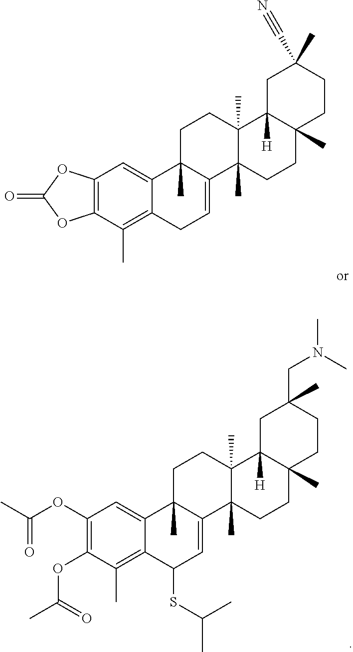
C1C2(C)C(=CCC3=C(C)C4=C(C=C23)OC(=O)O4)C2(C)C(C)(C1)C1([H])C(C)(CC2)CCC(C#N)(C)C1.C1C2(C)C(=CC(SC(C)C)C3=C(C)C(OC(C)=O)=C(OC(C)=O)C=C23)C2(C)C(C)(C1)C1([H])C(C)(CC2)CCC(CN(C)C)(C)C1
